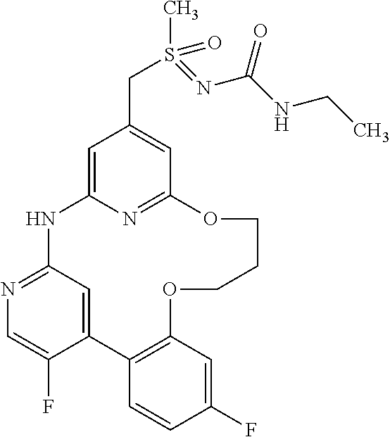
C12=CC(=NC=C1F)NC1=CC(CS(C)(=O)=NC(NCC)=O)=CC(=N1)OCCCOC1=C2C=CC(F)=C1
